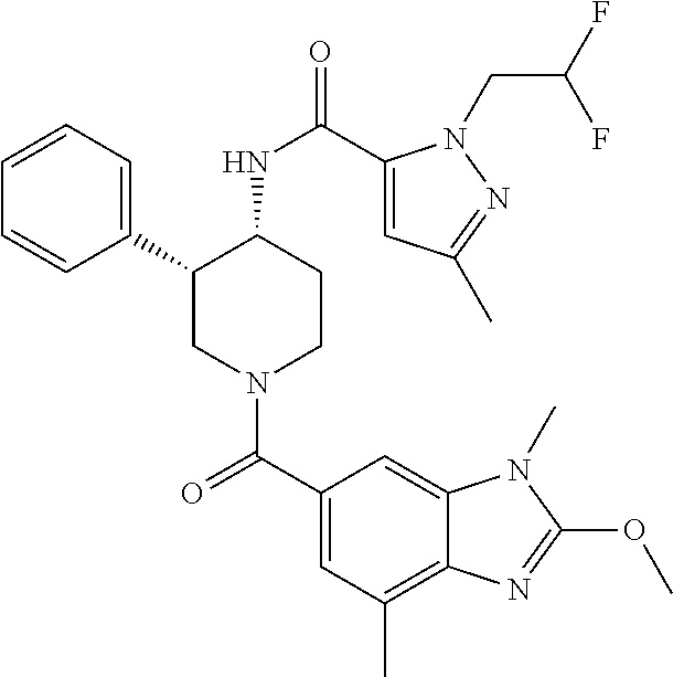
C1(C2CN(C(C3=CC(C)=C4C(=C3)N(C)C(OC)=N4)=O)CCC2NC(=O)C2=CC(C)=NN2CC(F)F)=CC=CC=C1
